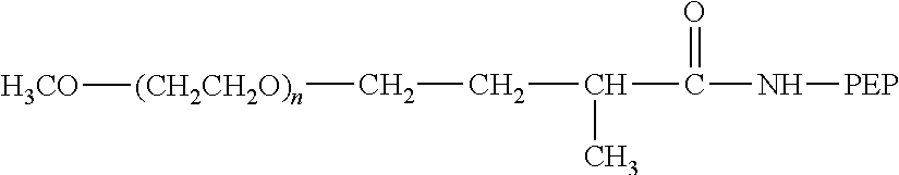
C(C(C)C(N[PEP])=O)C[(CH2CH2O)n][H3CO]
